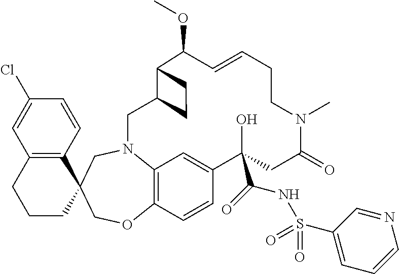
C12=C(C=CC(Cl)=C1)C1(CCC2)COC2=C3N(C1)CC1C(C(OC)C=CCCN(C)C(=O)CC(C(=O)NS(C4=CC=CN=C4)(=O)=O)(O)C(=C3)C=C2)CC1
